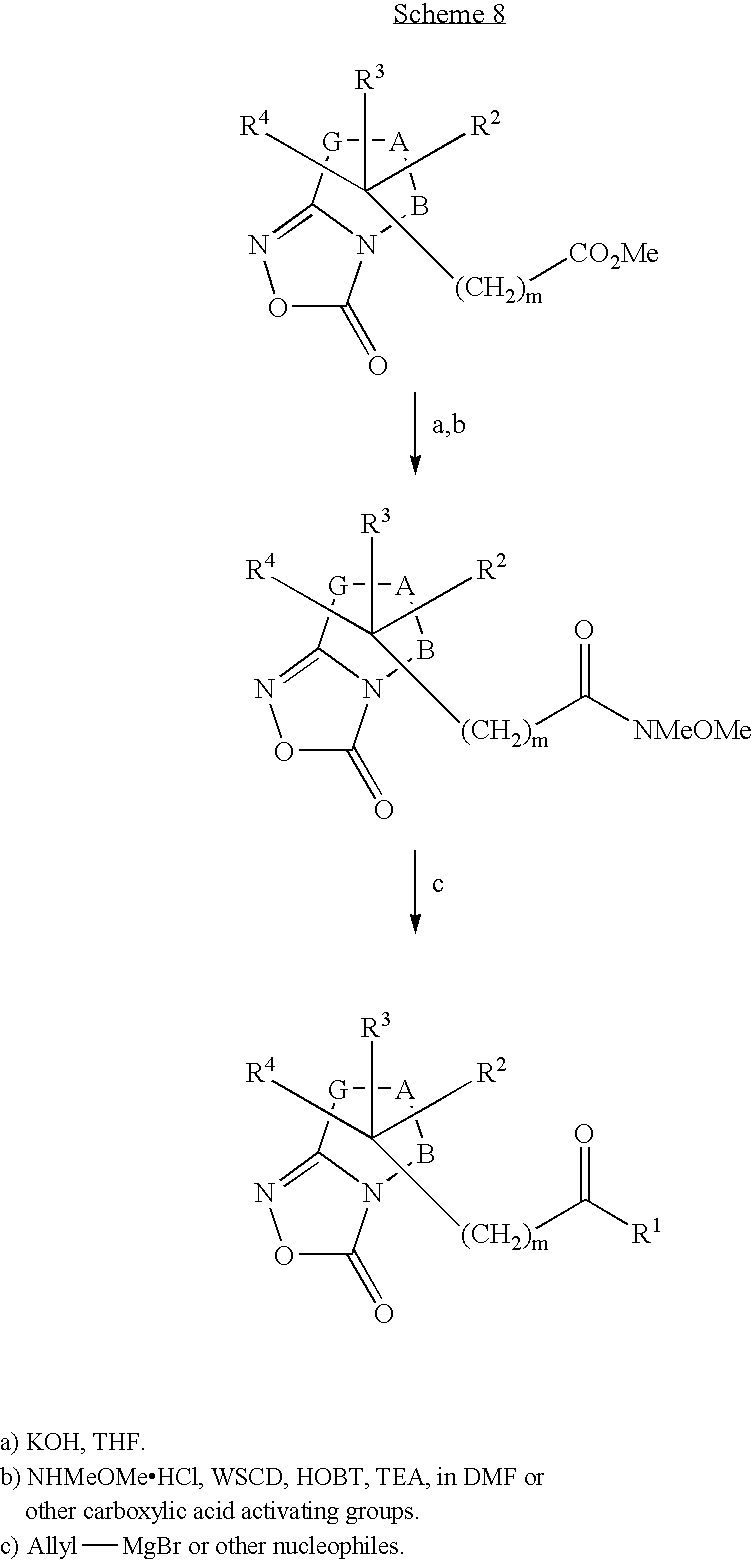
[A]1[G]C2=NOC(=O)N2B1.C([R3])([R4])(C[R2])[(CH2)m]C([R1])=O.[A]1[G]C2=NOC(=O)N2B1.C([R3])([R4])(C[R2])[(CH2)m][CO2Me].[A]1[G]C2=NOC(=O)N2B1.C([R3])([R4])(C[R2])[(CH2)m]C([NMeOMe])=O.[Allyl][MgBr]
